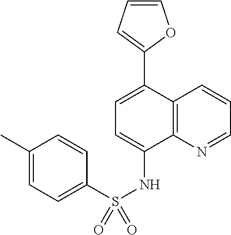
C1=C(C2=CC=CO2)C2=C(C(NS(C3=CC=C(C)C=C3)(=O)=O)=C1)N=CC=C2
